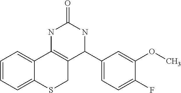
C1=CC=C2C(=C1)C1=C(CS2)C(C2=CC=C(F)C(OC)=C2)NC(=O)N1
